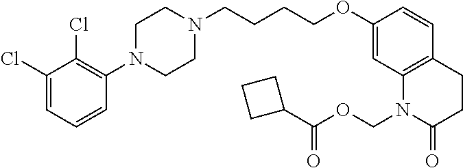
C1(Cl)=CC=CC(N2CCN(CCCCOC3=CC4=C(C=C3)CCC(=O)N4COC(=O)C3CCC3)CC2)=C1Cl
